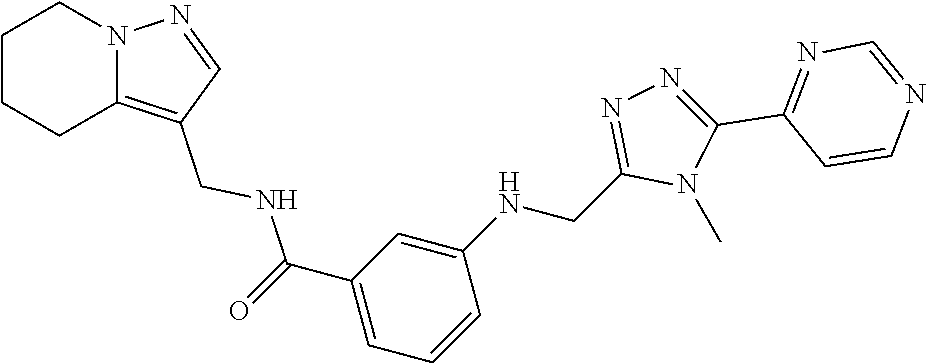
C1=CC=C(C(=O)NCC2=C3CCCCN3N=C2)C=C1NCC1=NN=C(C2=NC=NC=C2)N1C
